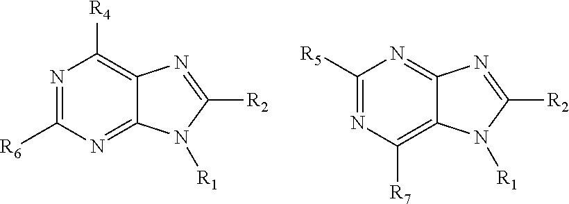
N1=C([R6])N=C2C(=C1[R4])N=C([R2])N2[R1].C1([R5])=NC([R7])=C2C(=N1)N=C([R2])N2[R1]
